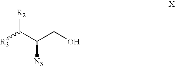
[R3]C(C(CO)[N3])[R2]
